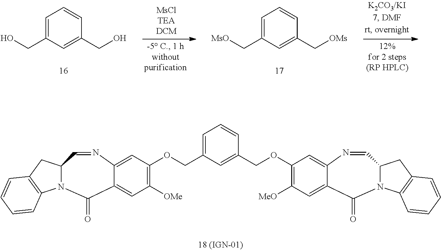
C1(OCC2=CC(COC3=C([OMe])C=C4C(=C3)N=CC3N(C4=O)C4=C(C3)C=CC=C4)=CC=C2)=C([MeO])C=C2C(=C1)N=CC1N(C2=O)C2=C(C1)C=CC=C2.[OMs]CC1=CC(C[MsO])=CC=C1.OCC1=CC(CO)=CC=C1
